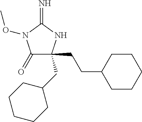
C1(=O)C(CCC2CCCCC2)(CC2CCCCC2)NC(=N)N1OC
